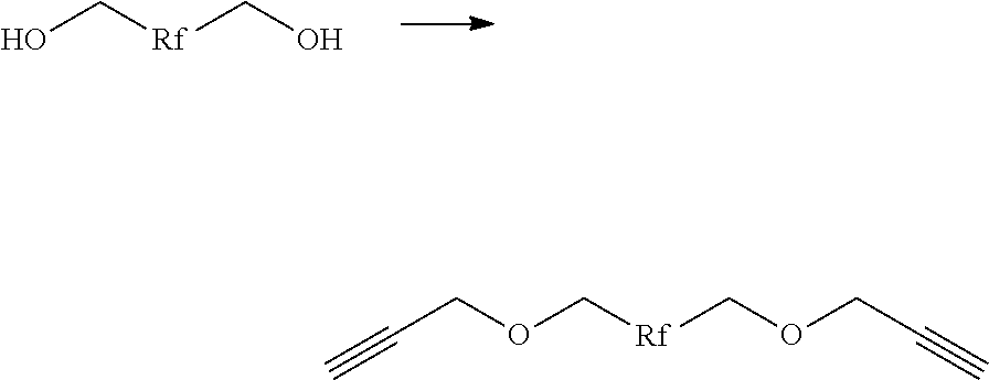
OC[Rf]CO.O(C[Rf]COCC#C)CC#C
